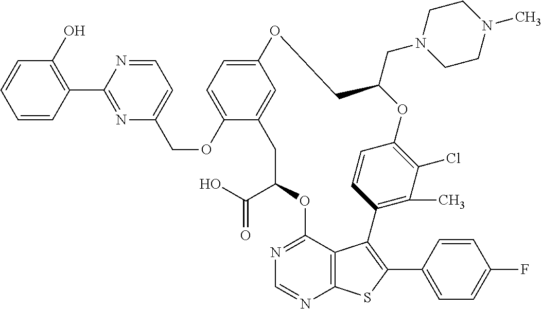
O1C2=C(Cl)C(C)=C(C=C2)C2=C(C3=CC=C(F)C=C3)SC3=C2C(=NC=N3)OC(C(O)=O)CC2=CC(=CC=C2OCC2=CC=NC(C3=C(O)C=CC=C3)=N2)OCC1CN1CCN(C)CC1
